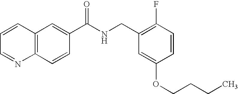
C1=CC=NC2=C1C=C(C(NCC1=C(F)C=CC(OCCCC)=C1)=O)C=C2
